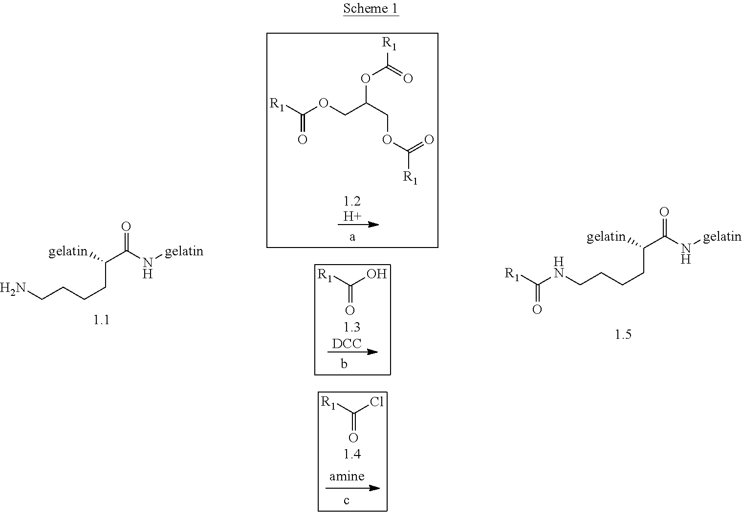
NCCCCC(C(N[gelatin])=O)[gelatin].C(CCCC(C(N[gelatin])=O)[gelatin])NC([R1])=O.[H].[R1]C(OCC(COC([R1])=O)OC([R1])=O)=O.[DCC].[R1]C(O)=O.[R1]C(Cl)=O
